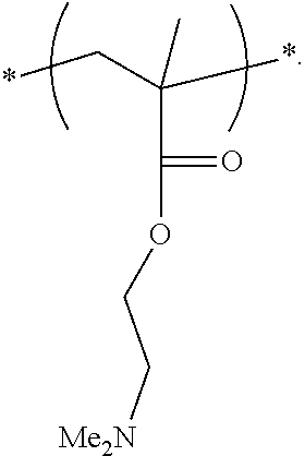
C(C(OCC[Me2N])=O)(C)(*)C*
